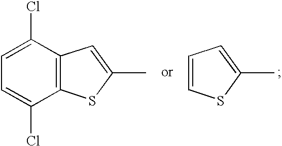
C12=C(C(Cl)=CC=C1Cl)C=C(C)S2.C1=CC=C(C)S1
